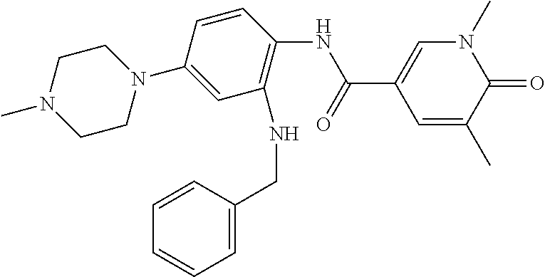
N1(C)C=C(C(NC2=C(NCC3=CC=CC=C3)C=C(N3CCN(C)CC3)C=C2)=O)C=C(C)C1=O
